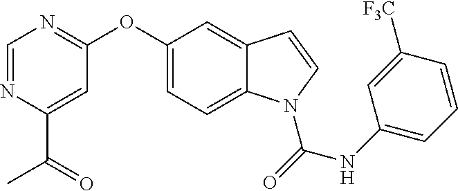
C1=NC(C(=O)C)=CC(OC2=CC=C3C(=C2)C=CN3C(NC2=CC=CC([F3C])=C2)=O)=N1
